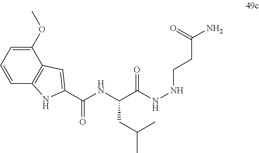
C(C(NNCCC(N)=O)=O)(NC(C1=CC2=C(N1)C=CC=C2OC)=O)CC(C)C
